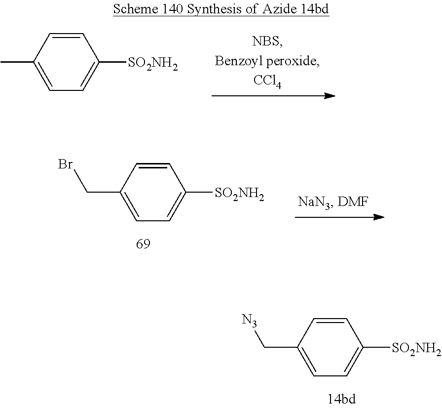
C1=CC(C)=CC=C1[SO2NH2].C1=CC(C[N3])=CC=C1[SO2NH2].C1=CC(CBr)=CC=C1[SO2NH2]
